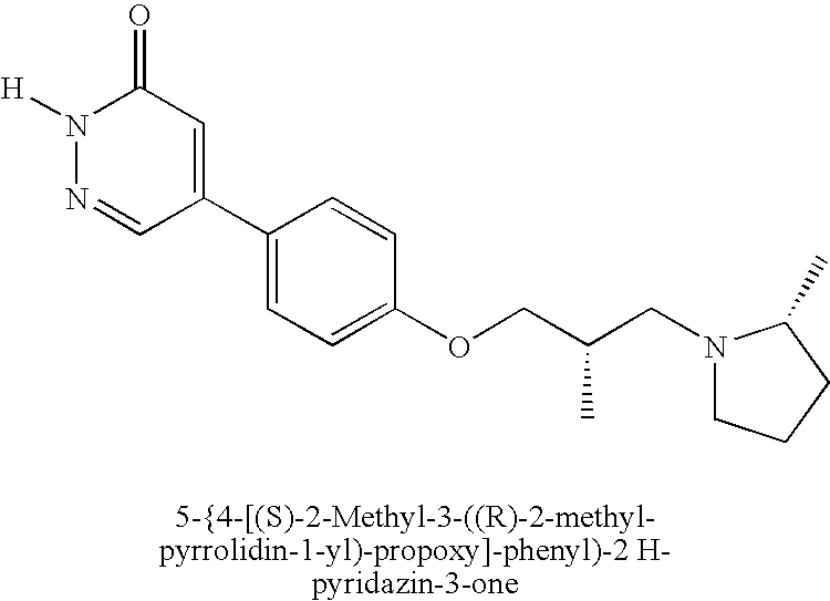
N1([H])N=CC(C2=CC=C(OCC(CN3CCCC3C)C)C=C2)=CC1=O
